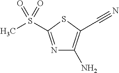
N1=C(S(C)(=O)=O)SC(C#N)=C1N
